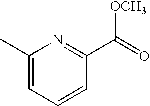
C1(C)=CC=CC(C(=O)[OCH3])=N1
